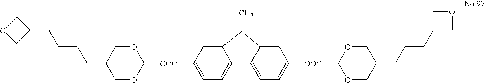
C1(CCCCC2COC2)COC([COO]C2=CC=C3C(=C2)C(C)C2=CC([OOC]C4OCC(CCCC5COC5)CO4)=CC=C32)OC1
